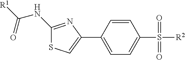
C1(NC([R1])=O)=NC(C2=CC=C(S(=O)(=O)[R2])C=C2)=CS1
